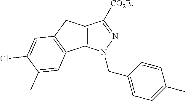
C12=C(N(CC3=CC=C(C)C=C3)N=C1[CO2Et])C1=C(C2)C=C(Cl)C(C)=C1
